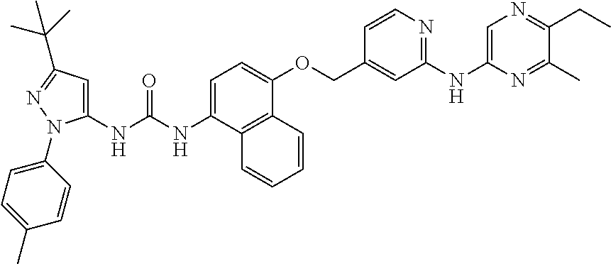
N(C1=CC=C(OCC2=CC(NC3=CN=C(CC)C(C)=N3)=NC=C2)C2=C1C=CC=C2)C(=O)NC1=CC(C(C)(C)C)=NN1C1=CC=C(C)C=C1
